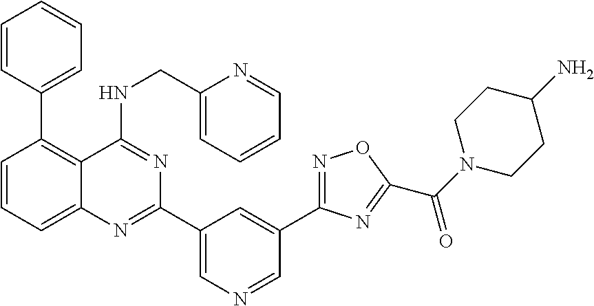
C1=CC=C2C(=C1C1=CC=CC=C1)C(NCC1=CC=CC=N1)=NC(C1=CN=CC(C3=NOC(C(N4CCC(N)CC4)=O)=N3)=C1)=N2
